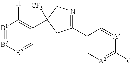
[B1]1=[B2][B3]=CC(C2([CF3])CN=C(C3=C[A2]=C([G])[A3]=C3)C2)=C1[H]
